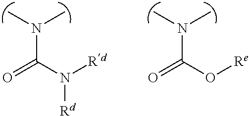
N(C(N([Rd])[Rd])=O)(C)C.C(O[Re])(=O)N(C)C
